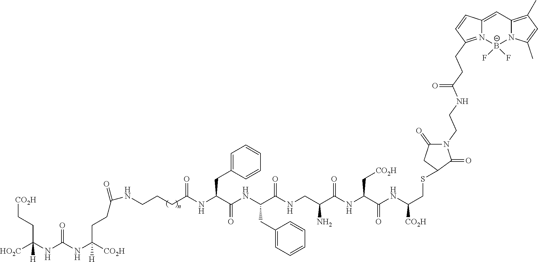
[CO2H]CCC(NC(NC([CO2H])([H])CCC(NCCCC(NC(C(NC(C(NCC(C(NC(C(NC(CSC1CC(=O)N(CCNC(CCC2=N3C(=CC4=C(C)C=C(C)N4[B-]3(F)F)C=C2)=O)C1=O)[CO2H])=O)C[CO2H])=O)N)=O)CC1=CC=CC=C1)=O)CC1=CC=CC=C1)=O)=O)=O)([HO2C])[H]
